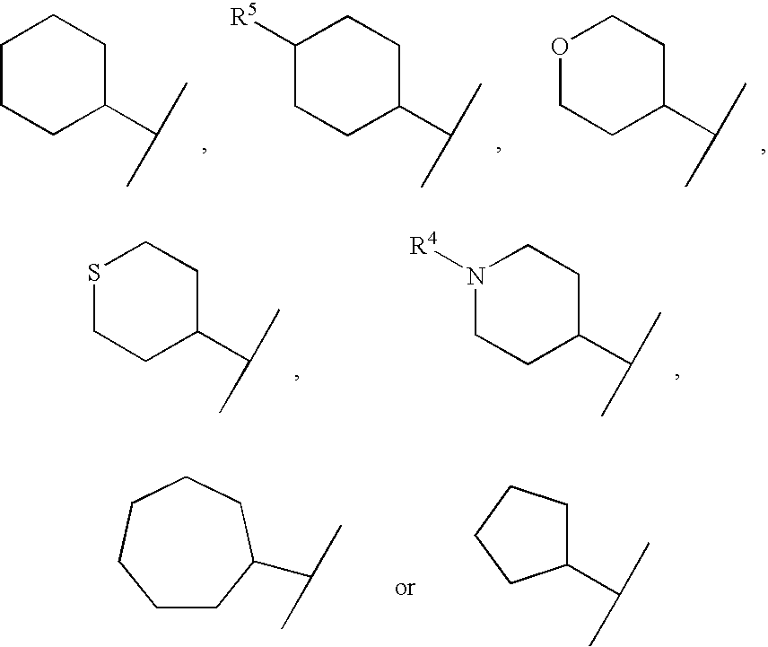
C1CCC(C(C)C)CC1.C1CC(C(C)C)CCC1[R5].O1CCC(C(C)C)CC1.S1CCC(C(C)C)CC1.N1([R4])CCC(C(C)C)CC1.C1CC(C(C)C)CCCC1.C1(C(C)C)CCCC1
